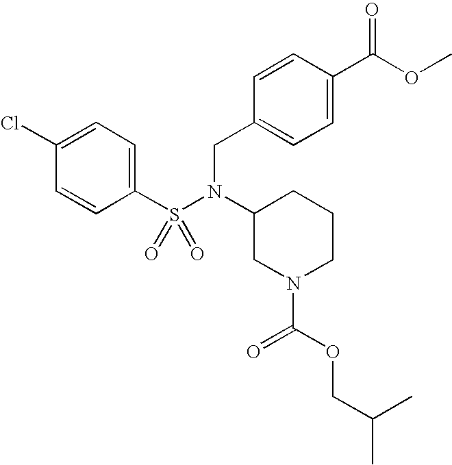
C1(Cl)=CC=C(S(N(C2CN(C(OCC(C)C)=O)CCC2)CC2=CC=C(C(OC)=O)C=C2)(=O)=O)C=C1
